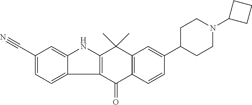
C12=C(C(=O)C3=C(C1(C)C)C=C(C1CCN(C4CCC4)CC1)C=C3)C1=CC=C(C#N)C=C1N2
